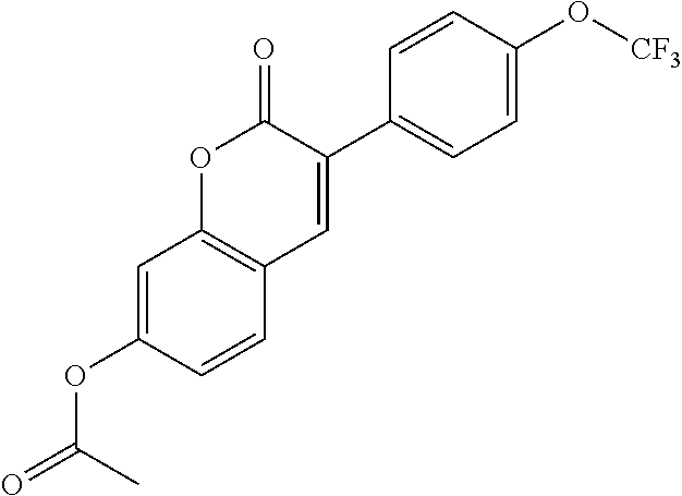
C1=CC(O[CF3])=CC=C1C1=CC2=C(OC1=O)C=C(OC(=O)C)C=C2
